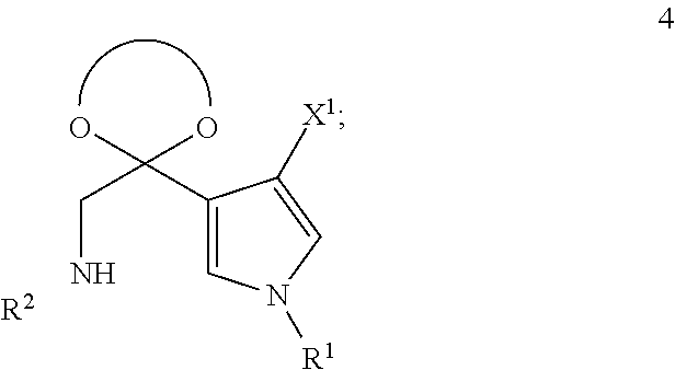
C1(C(CN)(O)O)=CN([R1])C=C1[X1].[R2]
